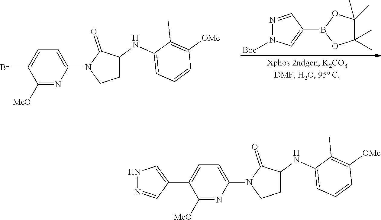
C1=C(N2CCC(NC3=CC=CC([OMe])=C3C)C2=O)N=C([MeO])C(C2=CNN=C2)=C1.C1=C(N2CCC(NC3=CC=CC([OMe])=C3C)C2=O)N=C([MeO])C(Br)=C1.N1=CC(B2OC(C)(C)C(C)(C)O2)=CN1[Boc]
